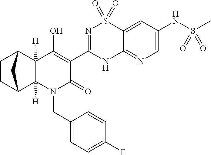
C1CC2C3([H])C([H])(C1C2)C(O)=C(C1=NS(=O)(=O)C2=CC(NS(C)(=O)=O)=CN=C2N1)C(=O)N3CC1=CC=C(F)C=C1
